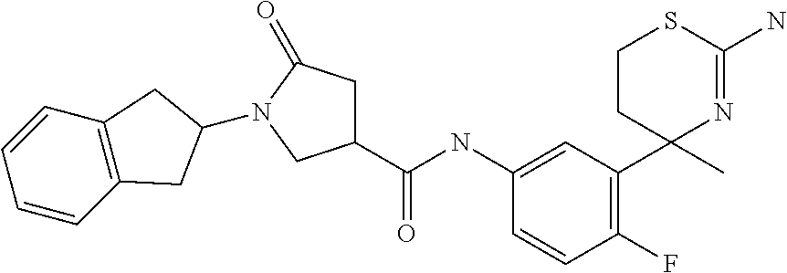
C1=C(NC(C2CC(=O)N(C3CC4=C(C=CC=C4)C3)C2)=O)C=CC(F)=C1C1(C)N=C(N)SCC1
